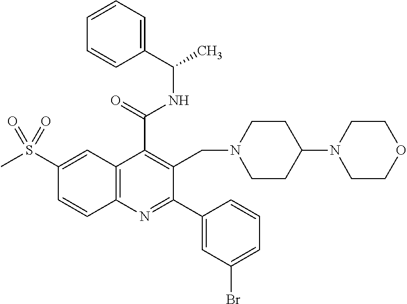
C1(C(=O)NC(C)C2=CC=CC=C2)=C(CN2CCC(N3CCOCC3)CC2)C(C2=CC(Br)=CC=C2)=NC2=C1C=C(S(C)(=O)=O)C=C2
